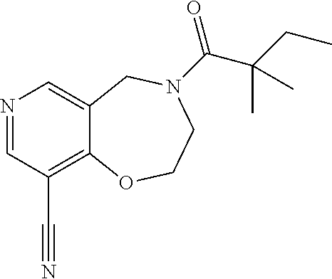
N1=CC(C#N)=C2C(=C1)CN(C(=O)C(CC)(C)C)CCO2
